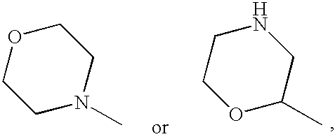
C1N(C)CCOC1.O1C(C)CNCC1
